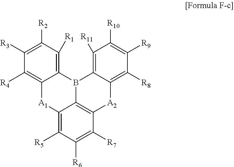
C12=C([R5])C([R6])=C([R7])C3=C1B(C1=C([R1])C([R2])=C([R3])C([R4])=C1[A1]2)C1=C([R11])C([R10])=C([R9])C([R8])=C1[A2]3
